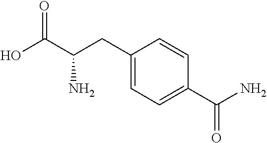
C1(CC(C(O)=O)N)=CC=C(C(N)=O)C=C1
